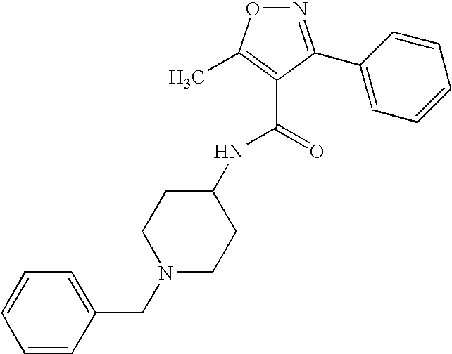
C(N1CCC(NC(=O)C2=C(C)ON=C2C2=CC=CC=C2)CC1)C1=CC=CC=C1
